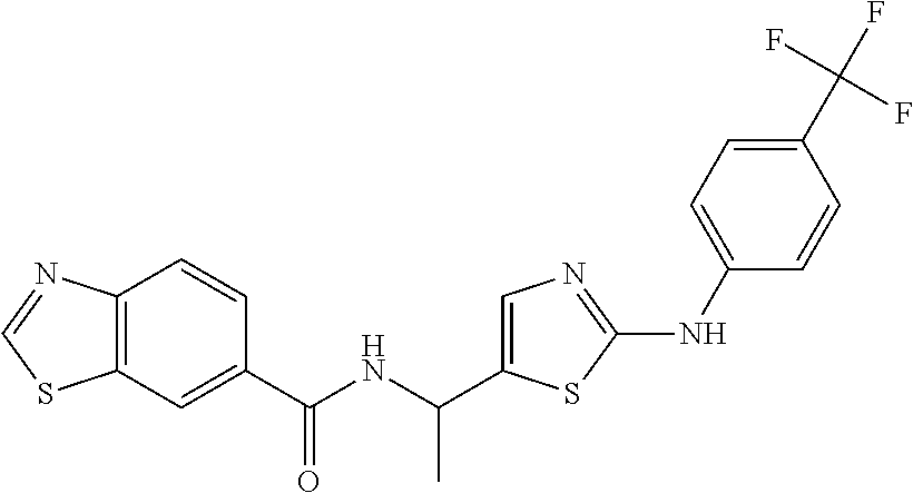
C12=C(C=C(C(NC(C)C3=CN=C(NC4=CC=C(C(F)(F)F)C=C4)S3)=O)C=C1)SC=N2
